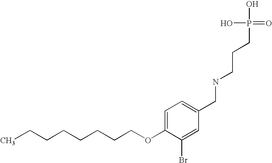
C(CCCCCCOC1=CC=C(CNCCCP(O)(O)=O)C=C1Br)C
